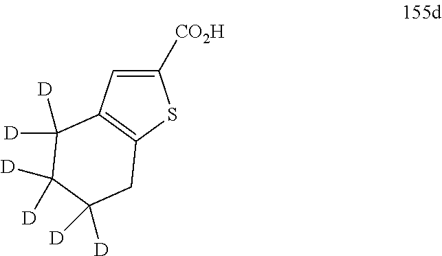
C1([CO2H])=CC2=C(S1)CC([D])([D])C([D])([D])C2([D])[D]
